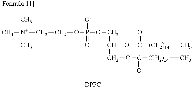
C[N+](C)(CCOP([O-])(=O)OCC(OC(=O)[(CH2)14]C)COC(=O)[(CH2)14]C)C.[DPPC]
